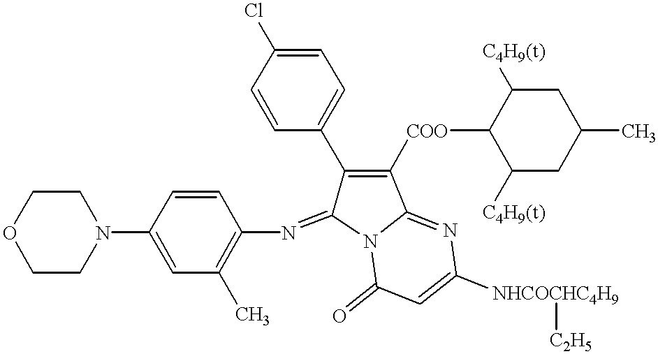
C1=CC(N2CCOCC2)=CC(C)=C1N=C1C(C2=CC=C(Cl)C=C2)=C([COO]C2C([C4H9(t)])CC(C)CC2[C4H9(t)])C2=NC([NHCOCHC4H9][C2H5])=CC(=O)N12
